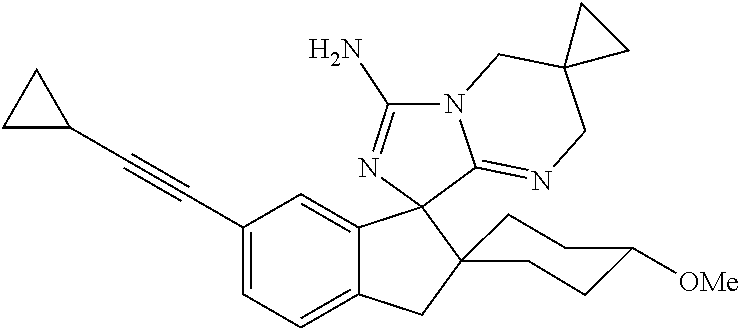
C1(C#CC2CC2)=CC=C2C(=C1)C1(C3=NCC4(CN3C(N)=N1)CC4)C1(C2)CCC([OMe])CC1
